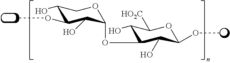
C1(OC)C(O)C(OC2C(O)C(OC)OC([HO2C])C2O)OCC1O
